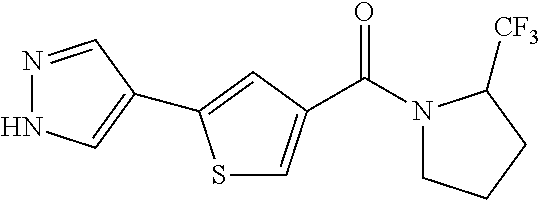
C(N1CCCC1[CF3])(=O)C1=CSC(C2=CNN=C2)=C1
